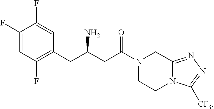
C1(F)=CC(F)=C(CC(CC(=O)N2CCN3C(=NN=C3[CF3])C2)N)C=C1F
